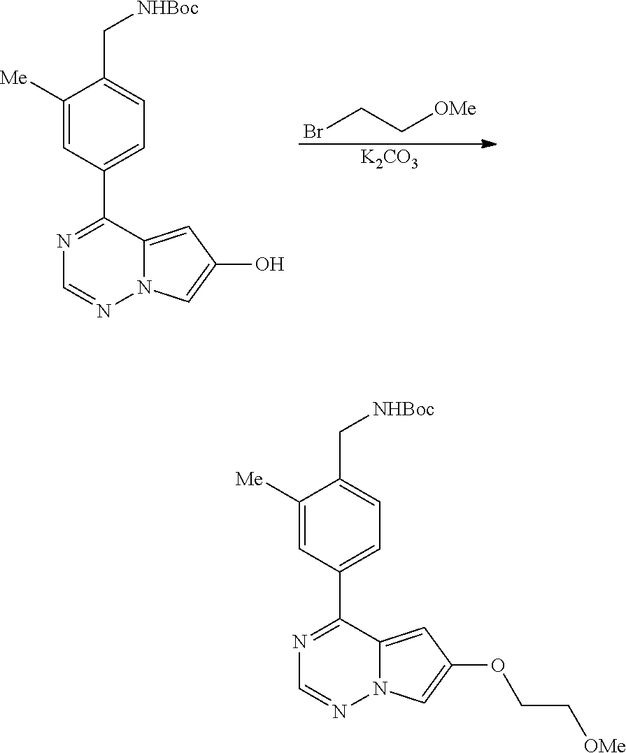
BrCC[OMe].[K2CO3].C1(C2=NC=NN3C2=CC(O)=C3)=CC=C(C[NHBoc])C([Me])=C1.C1(C2=NC=NN3C2=CC(OCC[OMe])=C3)=CC=C(C[NHBoc])C([Me])=C1
